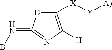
C1([X][Y][A)])=C([H])N=C(=NB)[D]1
